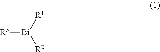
[R3][Bi]([R1])[R2]
